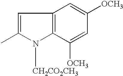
C1=C(C)N([CH2CO2CH3])C2=C1C=C([OCH3])C=C2[OCH3]
